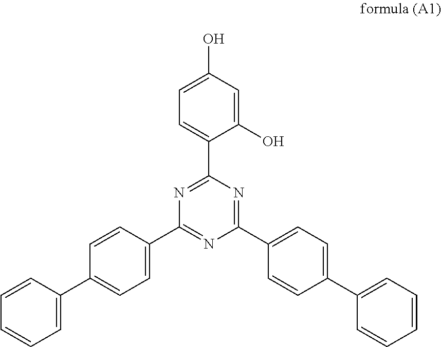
C1=CC=C(C2=CC=C(C3=NC(C4=CC=C(C5=CC=CC=C5)C=C4)=NC(C4=CC=C(O)C=C4O)=N3)C=C2)C=C1
